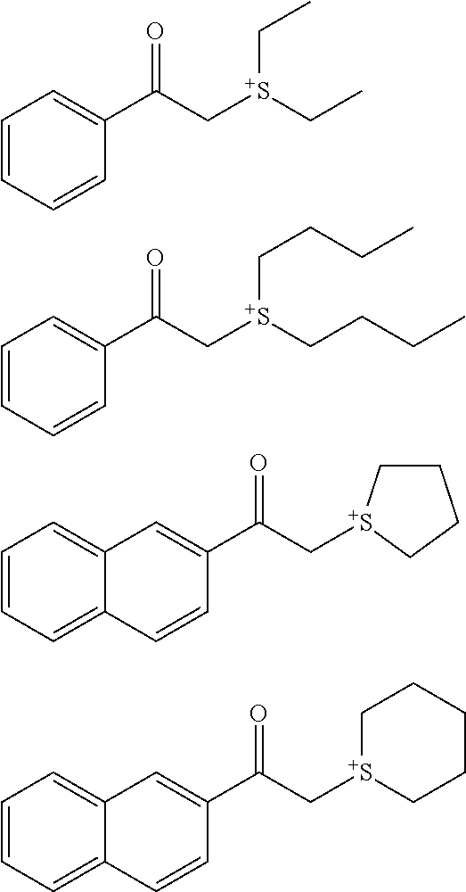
C1(C(C[S+](CC)CC)=O)=CC=CC=C1.C1(C(C[S+](CCCC)CCCC)=O)=CC=CC=C1.C1(C(C[S+]2CCCC2)=O)=CC2=CC=CC=C2C=C1.C1(C(C[S+]2CCCCC2)=O)=CC2=CC=CC=C2C=C1
